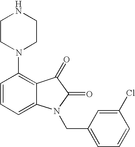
C1=CC=C2C(=C1N1CCNCC1)C(=O)C(=O)N2CC1=CC=CC(Cl)=C1
